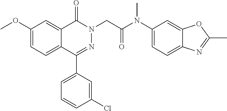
C12=CC(OC)=CC=C1C(C1=CC=CC(Cl)=C1)=NN(CC(=O)N(C1=CC=C3C(=C1)OC(C)=N3)C)C2=O
